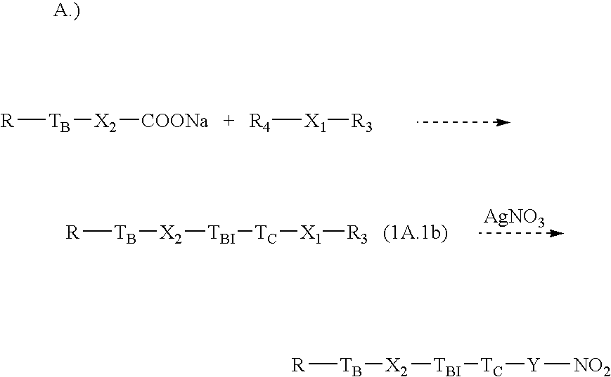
[R][TB][X2][TBI][TC][X1][R3].[AgNO3].[R][TB][X2][COONa].[R4][X1][R3].[R][TB][X2][TBI][TC][Y][NO2]
